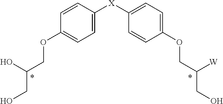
C1=CC([X]C2=CC=C(OCC([W])CO)C=C2)=CC=C1OCC(O)CO
